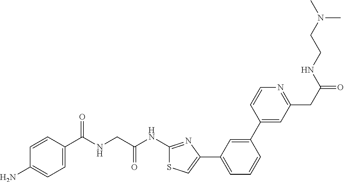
C1=CC(C(NCC(NC2=NC(C3=CC=CC(C4=CC(CC(NCCN(C)C)=O)=NC=C4)=C3)=CS2)=O)=O)=CC=C1N
